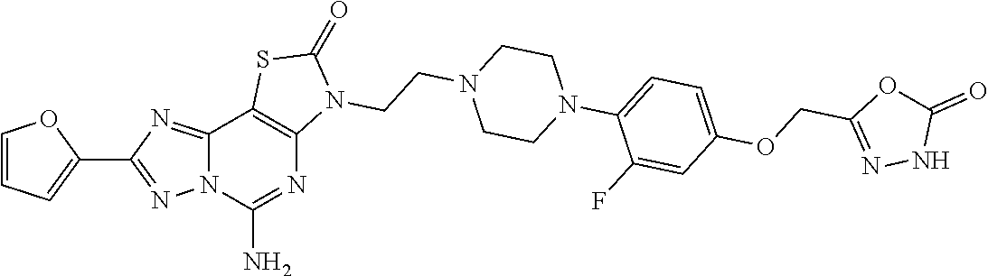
C12=NC(C3=CC=CO3)=NN1C(N)=NC1=C2SC(=O)N1CCN1CCN(C2=CC=C(OCC3=NNC(=O)O3)C=C2F)CC1
